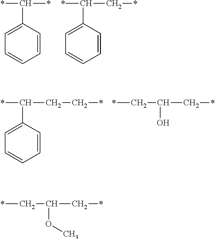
C1=CC(C(*)*)=CC=C1.C1=CC(C(*)C*)=CC=C1.C1=CC(C(*)CC*)=CC=C1.C(*)C(C*)O.C(*)C(C*)OC
